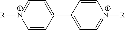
C1=CC(C2=CC=[N+]([R])C=C2)=CC=[N+]1[R]
